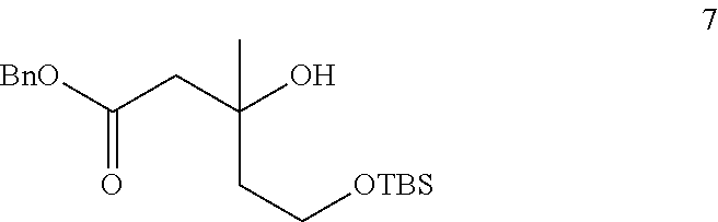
[BnO]C(CC(O)(C)CC[OTBS])=O
